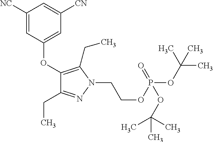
C1([NC])=CC(OC2=C(CC)N(CCOP(OC(C)(C)C)(=O)OC(C)(C)C)N=C2CC)=CC([CN])=C1
